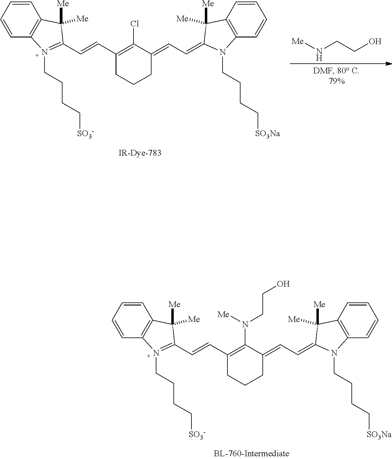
C1=CC=CC2=C1C([Me])([Me])C(C=CC1=C(Cl)C(=CC=C3C([Me])([Me])C4=C(C=CC=C4)N3CCCC[SO3Na])CCC1)=N2CCCC[SO3-].[Me]NCCO.C1=CC=CC2=C1C([Me])([Me])C(C=CC1=C(N([Me])CCO)C(=CC=C3C([Me])([Me])C4=C(C=CC=C4)N3CCCC[SO3Na])CCC1)=N2CCCC[SO3-]
